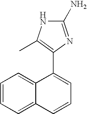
C1=CC=C2C(=C1)C(C1=C(C)NC(N)=N1)=CC=C2
